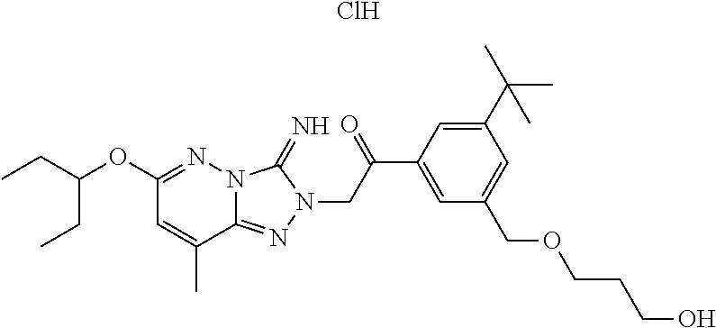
C(OC1=NN2C(=NN(CC(C3=CC(COCCCO)=CC(C(C)(C)C)=C3)=O)C2=N)C(C)=C1)(CC)CC.Cl
